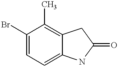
C1=C(Br)C(C)=C2C(=C1)NC(=O)C2
